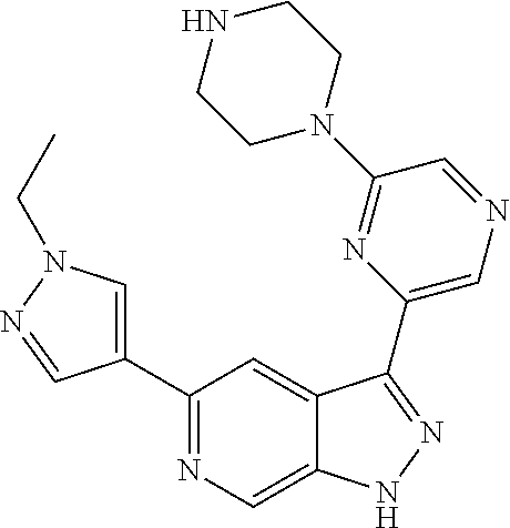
C1(C2=CN(CC)N=C2)=NC=C2C(=C1)C(C1=CN=CC(N3CCNCC3)=N1)=NN2
